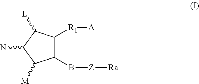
C1(B[Z][Ra])C([R1][A])C([L])C(N)C1[M]
